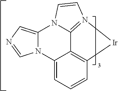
C12=C3C=CC=C1N1C(=CN=C1)N1C2=N([Ir]3)C=C1
